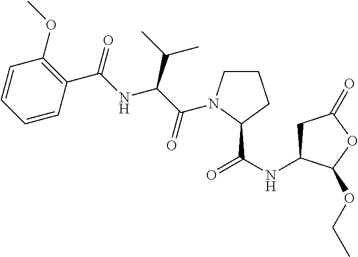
C1=CC=CC(C(=O)NC(C(C)C)C(=O)N2CCCC2C(NC2CC(=O)OC2OCC)=O)=C1OC
